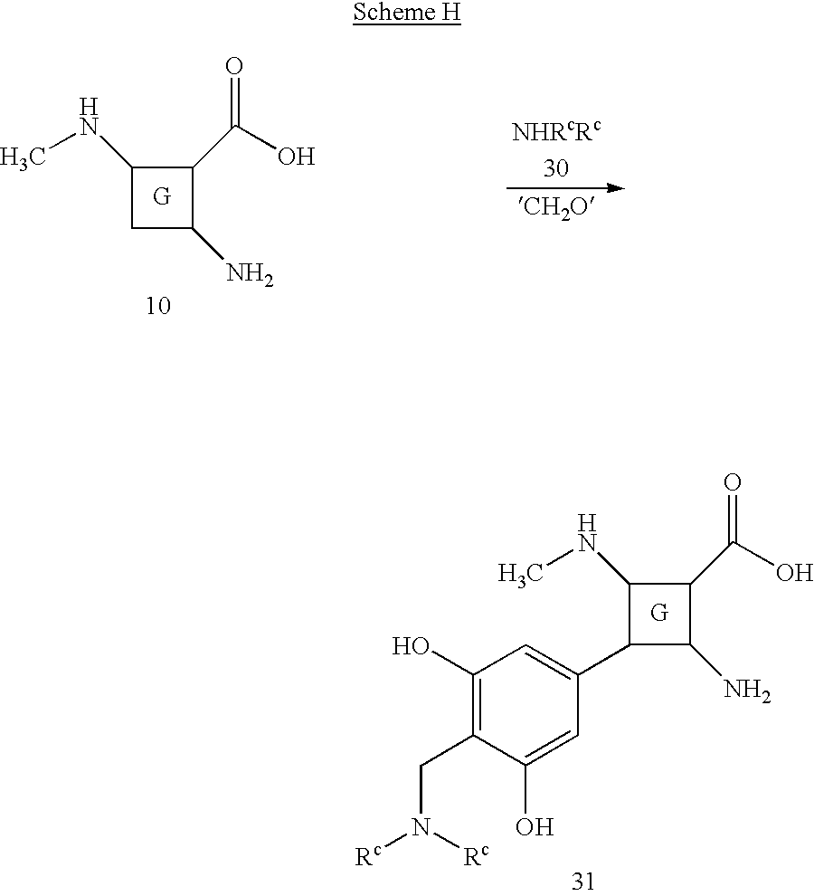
C1(NC)CC(N)C1C(=O)O.C1(NC)C(C2=CC(O)=C(CN([Rc])[Rc])C(O)=C2)C(N)C1C(=O)O
